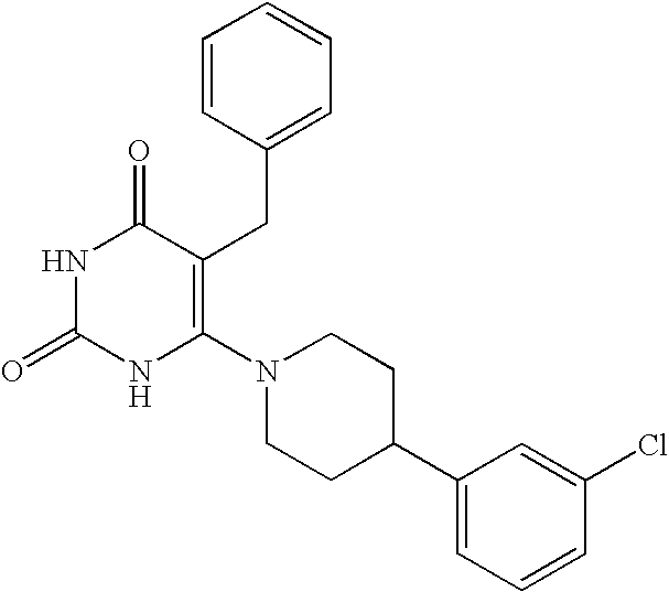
N1C(=O)NC(N2CCC(C3=CC=CC(Cl)=C3)CC2)=C(CC2=CC=CC=C2)C1=O
